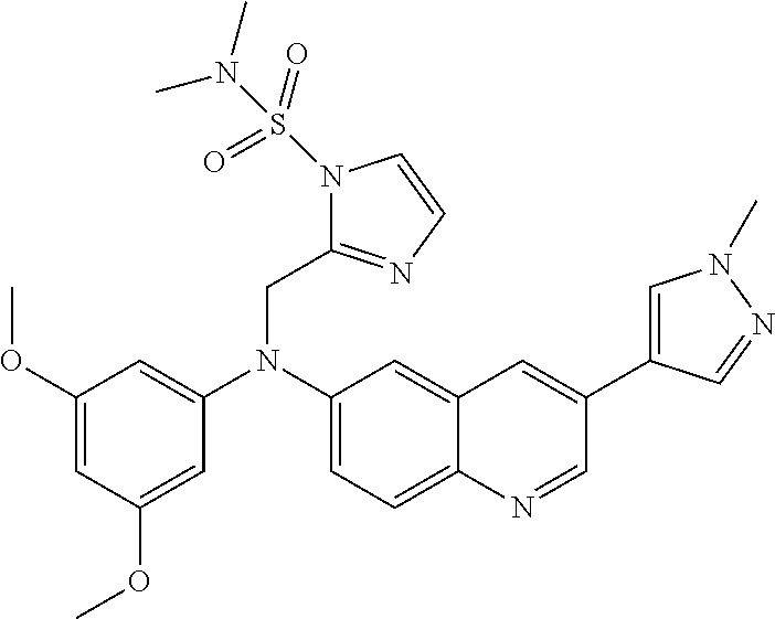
C1(OC)=CC(OC)=CC(N(C2=CC=C3C(=C2)C=C(C2=CN(C)N=C2)C=N3)CC2=NC=CN2S(=O)(=O)N(C)C)=C1
